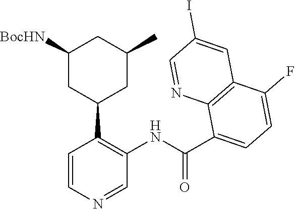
C1=CN=CC(NC(C2=CC=C(F)C3=C2N=CC(I)=C3)=O)=C1C1CC(C)CC([BocHN])C1
